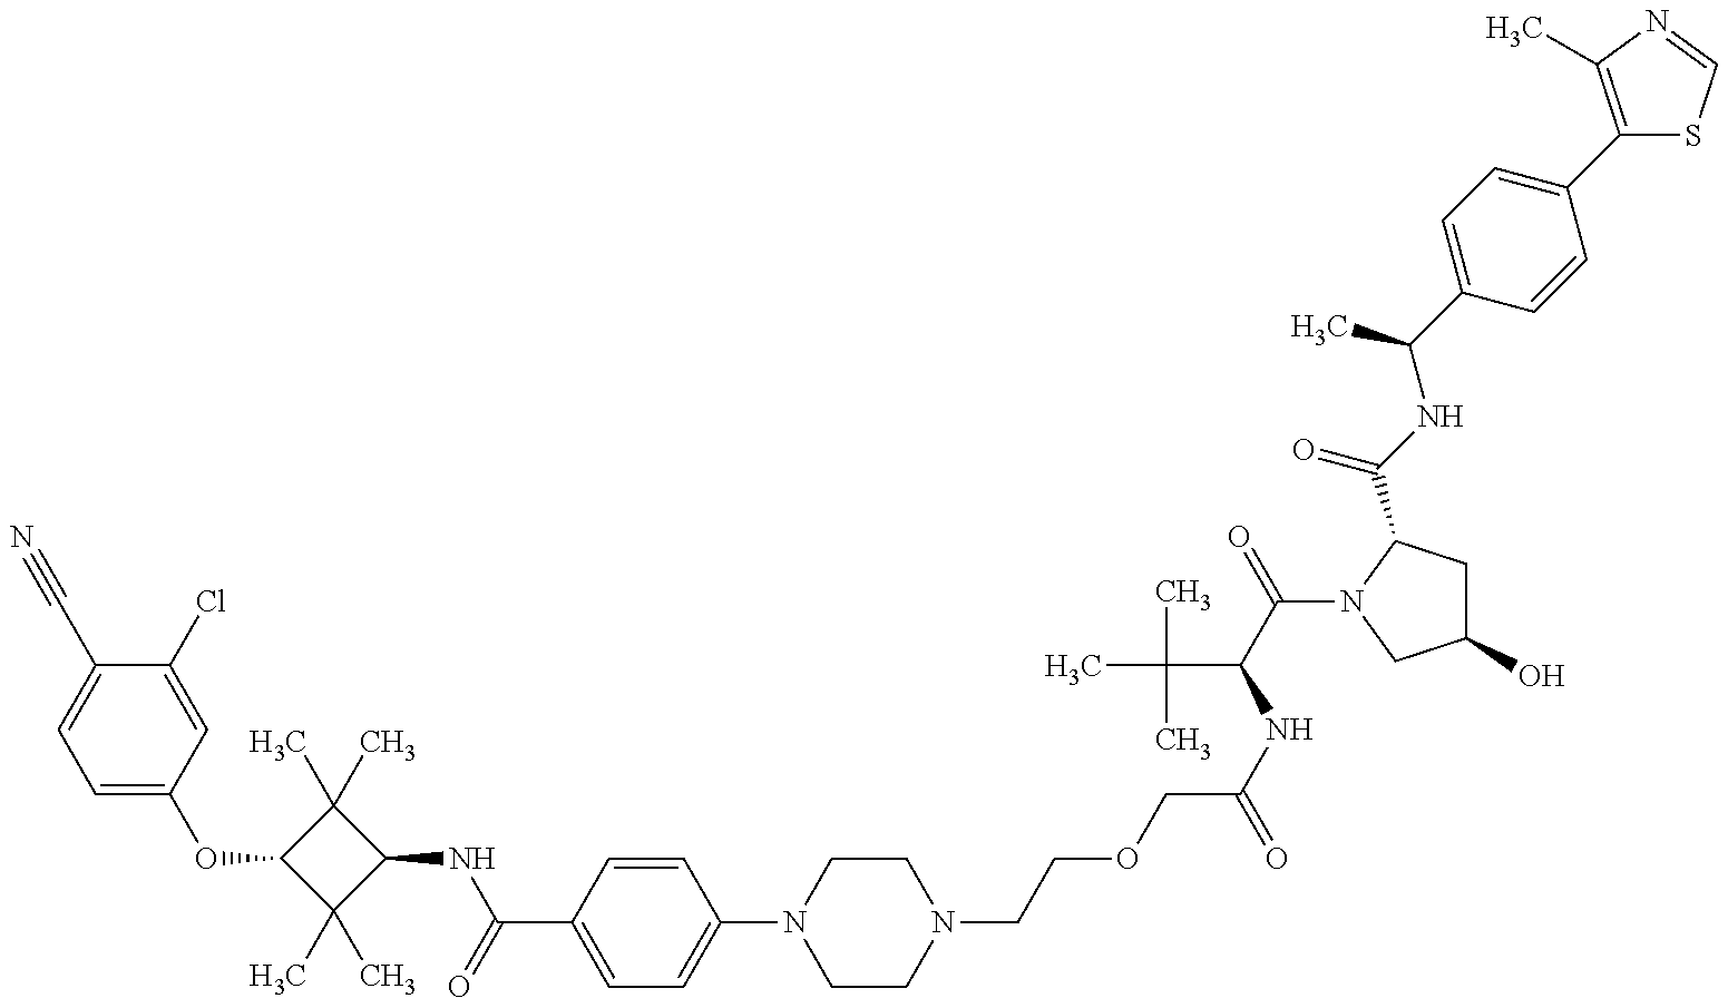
C1=C(OC2C(C)(C)C(NC(=O)C3=CC=C(N4CCN(CCOCC(NC(C(=O)N5C(C(NC(C6=CC=C(C7=C(C)N=CS7)C=C6)C)=O)CC(O)C5)C(C)(C)C)=O)CC4)C=C3)C2(C)C)C=C(Cl)C(C#N)=C1
